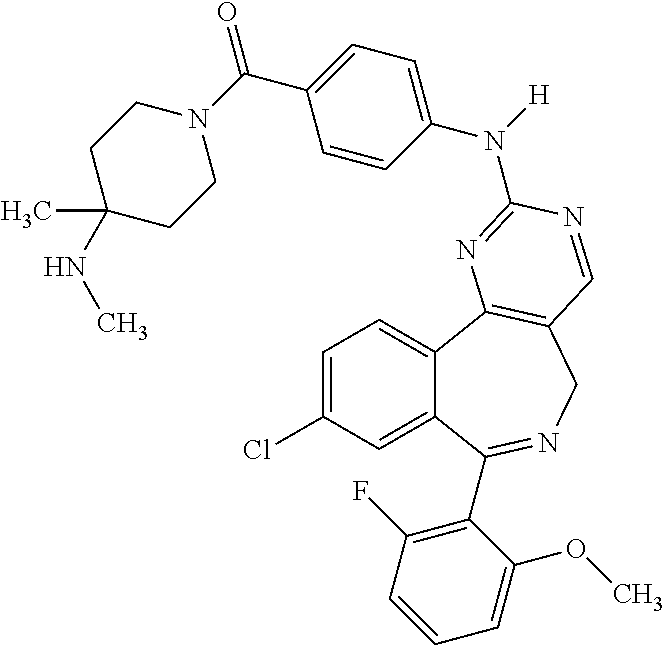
C1=C(Cl)C=C2C(=C1)C1=C(CN=C2C2=C(F)C=CC=C2OC)C=NC(N(C2=CC=C(C(N3CCC(C)(NC)CC3)=O)C=C2)[H])=N1
